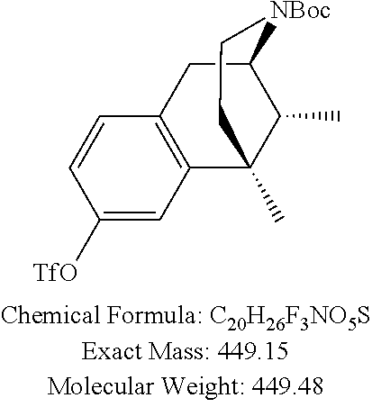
C1=CC([TfO])=CC2=C1CC1C(C)C2(C)CC[NBoc]1
